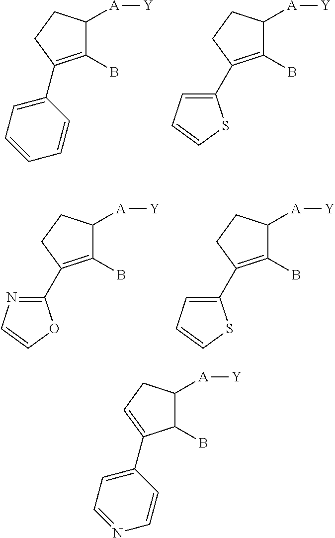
C1(B)=C(C2=CC=CC=C2)CCC1[A][Y].C1(B)=C(C2=CC=CS2)CCC1[A][Y].C1(B)=C(C2=NC=CO2)CCC1[A][Y].C1(B)=C(C2=CC=CS2)CCC1[A][Y].C1(B)C([A][Y])CC=C1C1=CC=NC=C1
